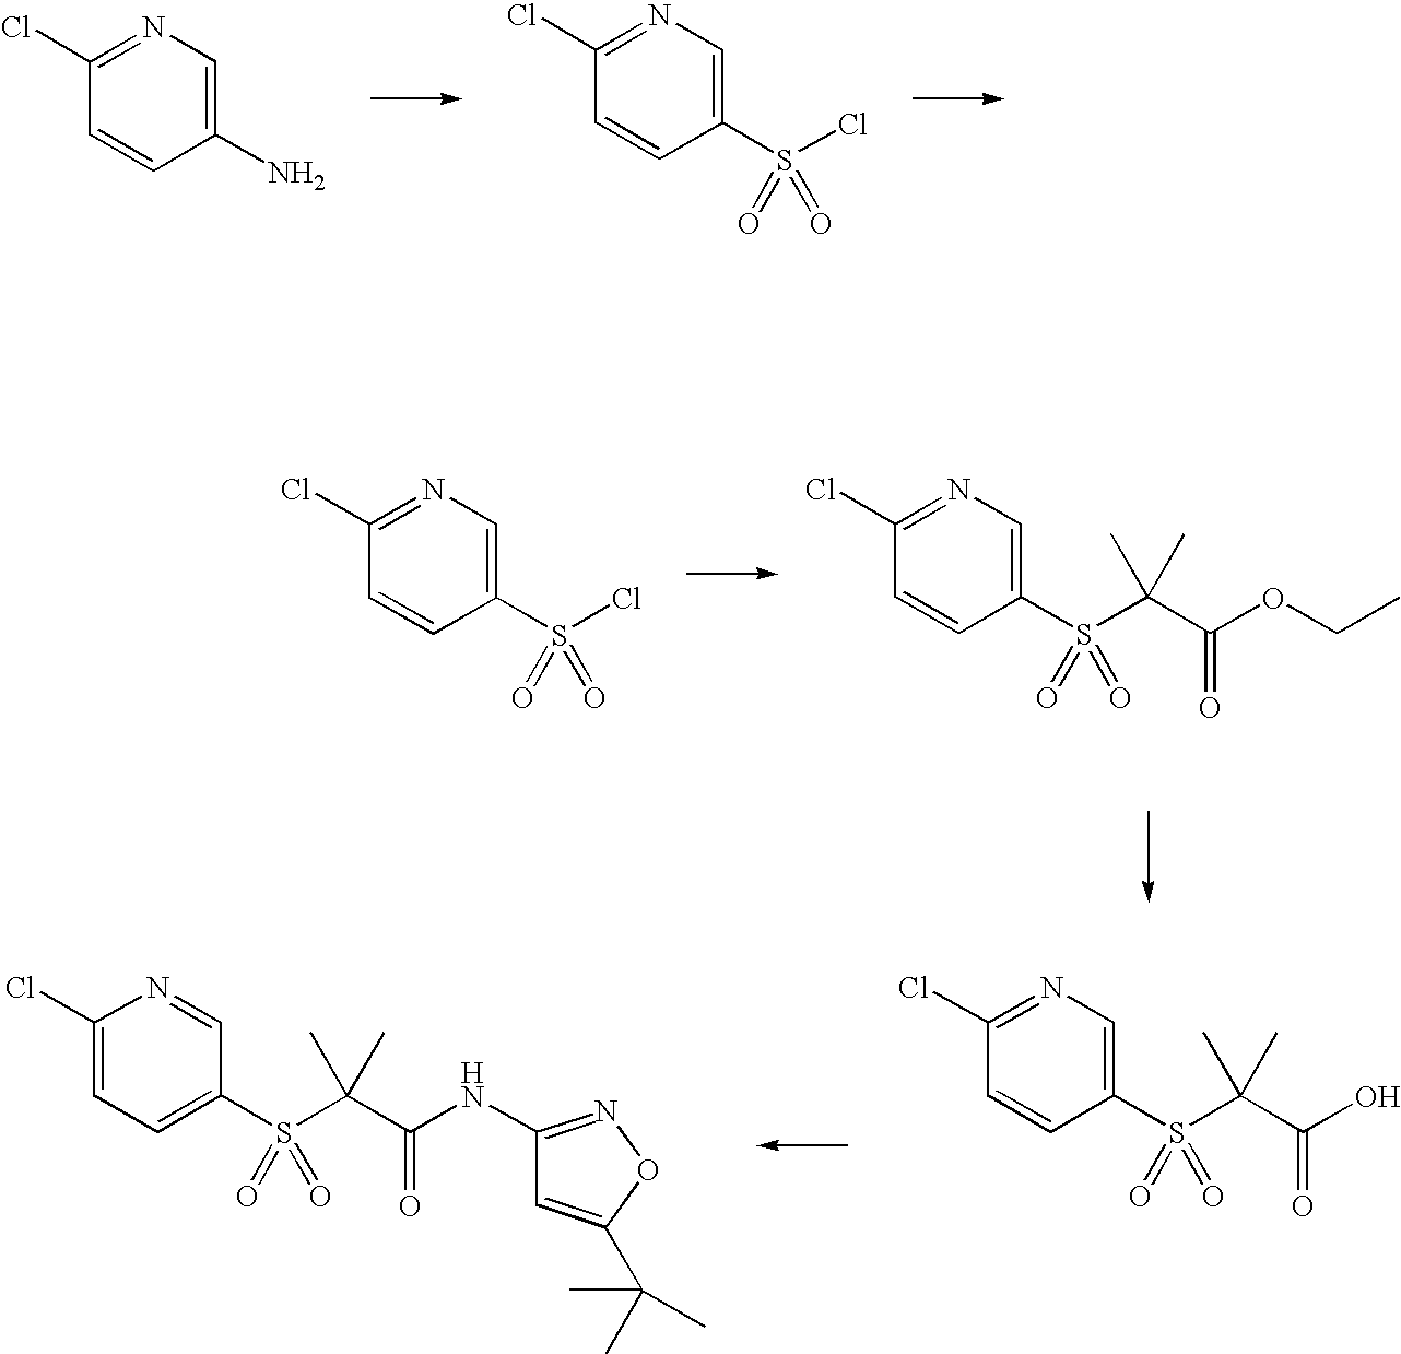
N1=CC(S(C(C(=O)NC2=NOC(C(C)(C)C)=C2)(C)C)(=O)=O)=CC=C1Cl.N1=C(Cl)C=CC(S(C(C(=O)O)(C)C)(=O)=O)=C1.N1=C(Cl)C=CC(N)=C1.N1=C(Cl)C=CC(S(Cl)(=O)=O)=C1.N1=C(Cl)C=CC(S(C(C(=O)OCC)(C)C)(=O)=O)=C1.N1=C(Cl)C=CC(S(Cl)(=O)=O)=C1
